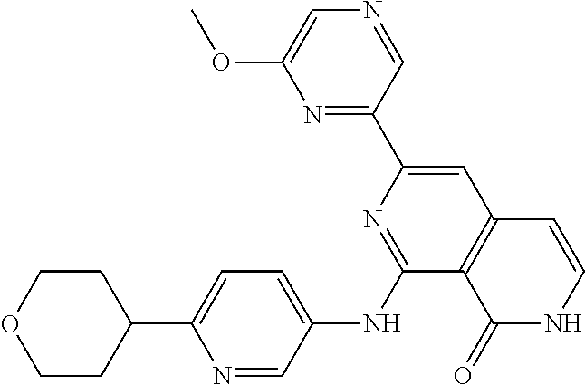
N1=CC(C2=CC3=C(C(NC4=CC=C(C5CCOCC5)N=C4)=N2)C(=O)NC=C3)=NC(OC)=C1
